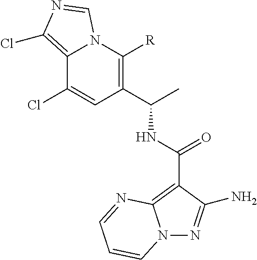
C(C)(C1=C([R])N2C(=C(Cl)N=C2)C(Cl)=C1)NC(C1=C2N(N=C1N)C=CC=N2)=O
